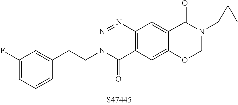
C1(F)=CC=CC(CCN2C(=O)C3=C(N=N2)C=C2C(=C3)OCN(C3CC3)C2=O)=C1
